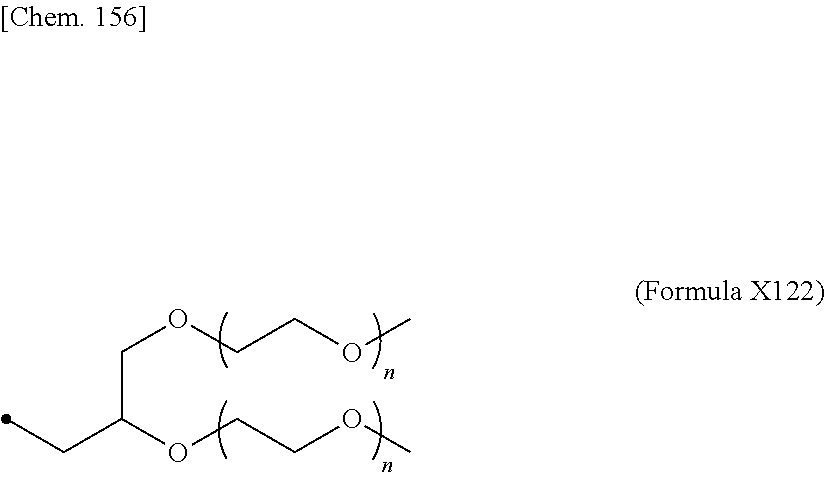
C(OCCOC)C(OCCOC)CC
